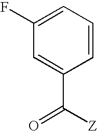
C1(F)=CC=CC(C([Z])=O)=C1
